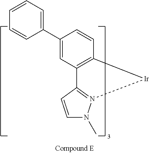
C1(C2=CC=CC=C2)=CC2=C(C=C1)[Ir]N1=C2C=CN1C
